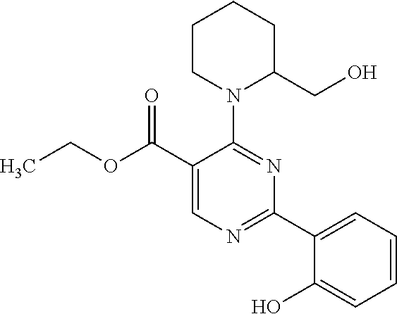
N1(C2=NC(C3=CC=CC=C3O)=NC=C2C(OCC)=O)C(CO)CCCC1
